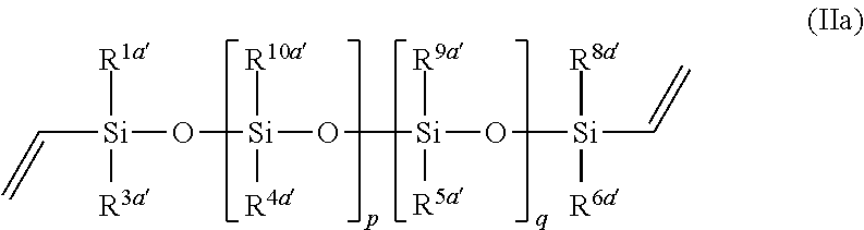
C([Si](O[Si](O[Si](O[Si](C=C)([R8a])[R6a])([R9a])[R5a])([R10a])[R4a])([R1a])[R3a])=C
